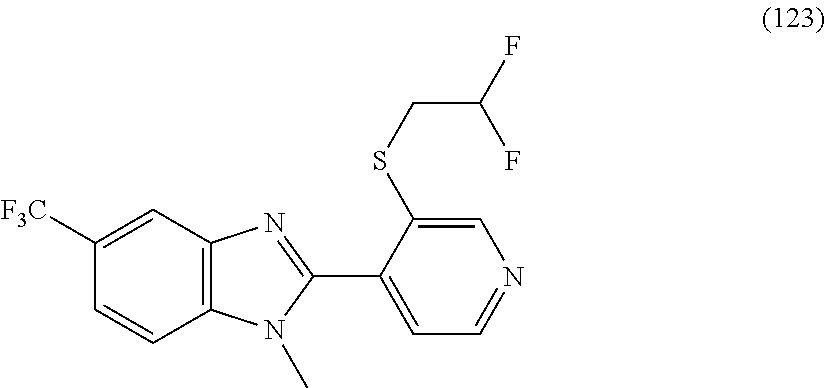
C12=C(C=C([F3C])C=C1)N=C(C1=CC=NC=C1SCC(F)F)N2C
